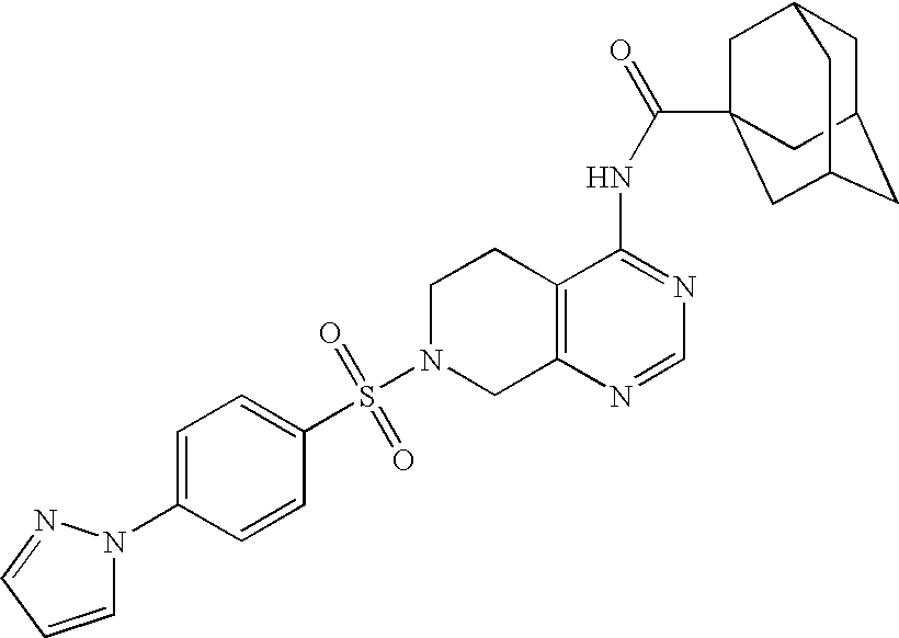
C1N(S(=O)(=O)C2=CC=C(N3C=CC=N3)C=C2)CC2=C(C1)C(NC(=O)C13CC4CC(CC(C1)C4)C3)=NC=N2
